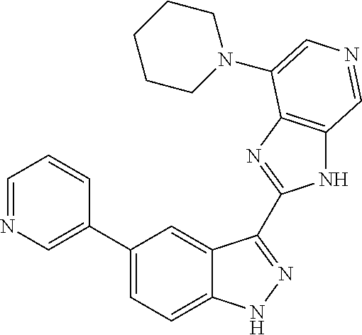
C1(C2=CN=CC=C2)=CC=C2C(=C1)C(C1=NC3=C(N1)C=NC=C3N1CCCCC1)=NN2
